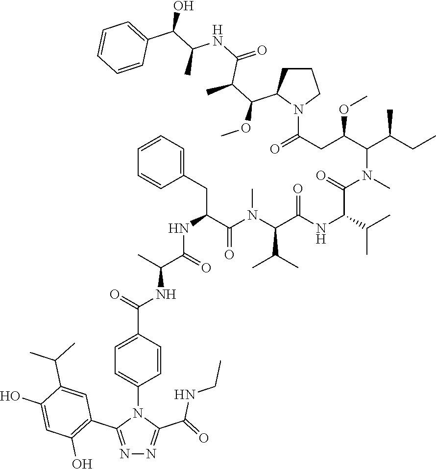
N1=C(C2=C(O)C=C(O)C(C(C)C)=C2)N(C2=CC=C(C(NC(C)C(NC(CC3=CC=CC=C3)C(=O)N(C)C(C(C)C)C(=O)NC(C(N(C(C(C)CC)C(OC)CC(N3CCCC3C(OC)C(C(=O)NC(C)C(O)C3=CC=CC=C3)C)=O)C)=O)C(C)C)=O)=O)C=C2)C(C(NCC)=O)=N1
